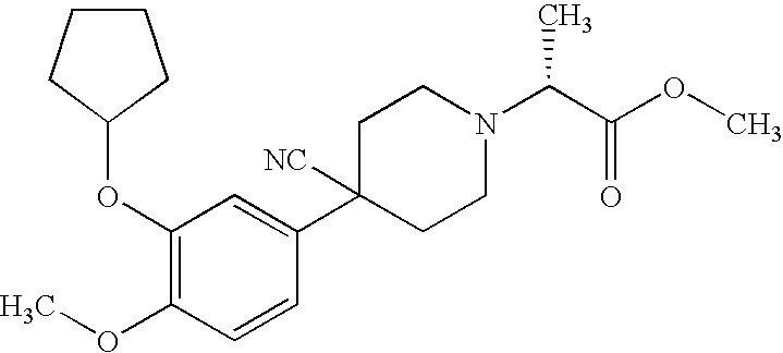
C1(OC2CCCC2)=C(OC)C=CC(C2([NC])CCN(C(C(OC)=O)C)CC2)=C1
